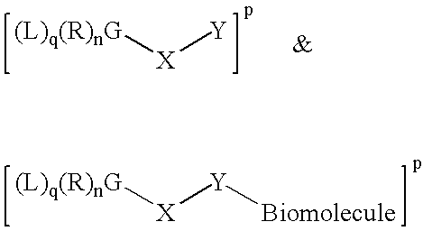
[(L)q(R)nG][X][Y][Biomolecule].[(L)q(R)nG][X][Y]
